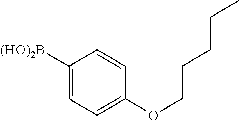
C1([(HO)2B])=CC=C(OCCCCC)C=C1
